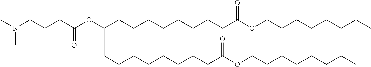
C(CCCCCCC(OCCCCCCCC)=O)CC(OC(CCCN(C)C)=O)CCCCCCCCC(OCCCCCCCC)=O
